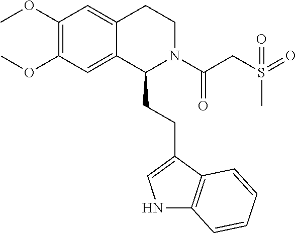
O(C1=C(OC)C=C2C(=C1)C(CCC1=CNC3=C1C=CC=C3)N(C(CS(C)(=O)=O)=O)CC2)C
